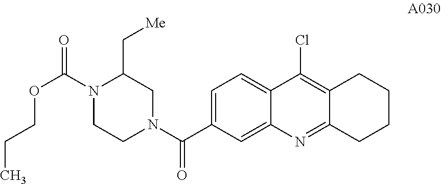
C1=C(C(N2CC(C[Me])N(C(=O)OCCC)CC2)=O)C=C2C(=C1)C(Cl)=C1C(=N2)CCCC1
